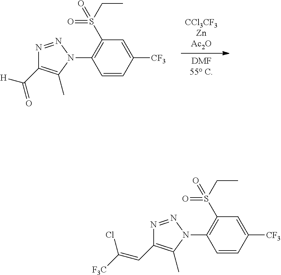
[CCl3CF3ZnAc2O].[DMF55 C].C1=CC([CF3])=CC(S(CC)(=O)=O)=C1N1N=NC(C([H])=O)=C1C.C1=CC([CF3])=CC(S(CC)(=O)=O)=C1N1N=NC(C=C([F3C])Cl)=C1C
